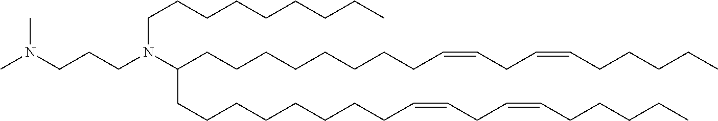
CN(C)CCCN(CCCCCCCCC)C(CCCCCCCCC=CCC=CCCCCC)CCCCCCCCC=CCC=CCCCCC
